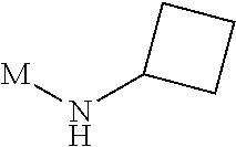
[M]NC1CCC1
